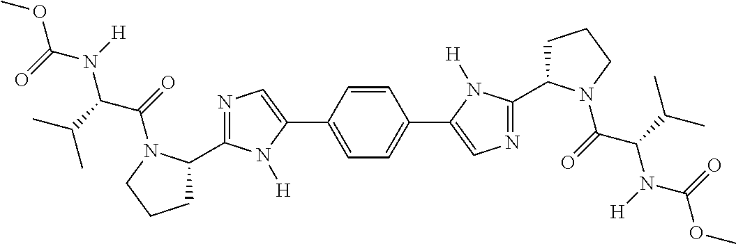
C1=CC(C2=CN=C(C3CCCN3C(=O)C(C(C)C)N(C(OC)=O)[H])N2[H])=CC=C1C1=CN=C(C2CCCN2C(=O)C(C(C)C)N(C(OC)=O)[H])N1[H]
